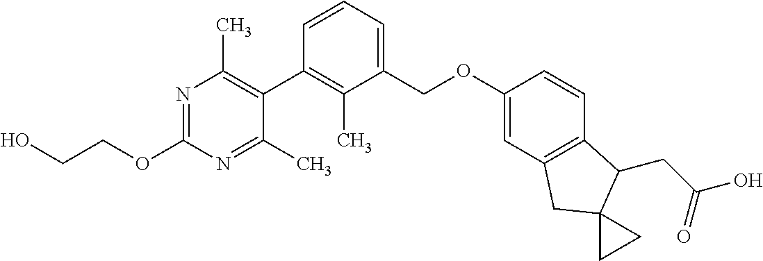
N1=C(OCCO)N=C(C)C(C2=C(C)C(COC3=CC4=C(C=C3)C(CC(O)=O)C3(C4)CC3)=CC=C2)=C1C
